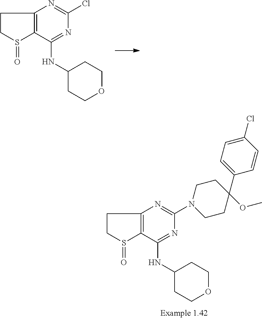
C1CS(=O)C2=C1N=C(Cl)N=C2NC1CCOCC1.C1CS(=O)C2=C1N=C(N1CCC(OC)(C3=CC=C(Cl)C=C3)CC1)N=C2NC1CCOCC1
